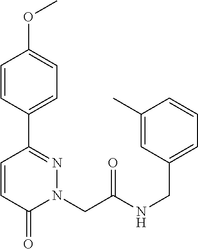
C1=CC(C2=NN(CC(NCC3=CC=CC(C)=C3)=O)C(=O)C=C2)=CC=C1OC
